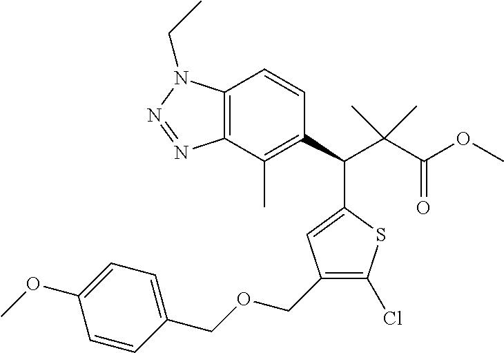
C12=C(C(C)=C(C(C3=CC(COCC4=CC=C(OC)C=C4)=C(Cl)S3)C(C(OC)=O)(C)C)C=C1)N=NN2CC
